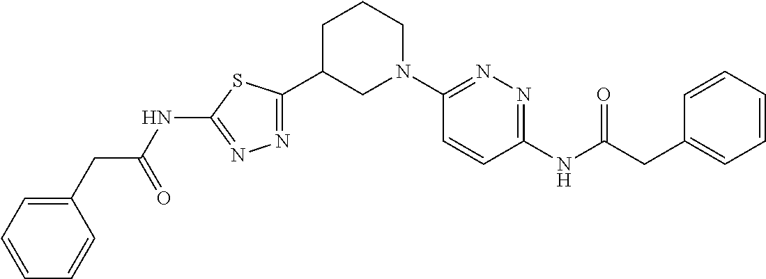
N(C(CC1=CC=CC=C1)=O)C1=NN=C(N2CCCC(C3=NN=C(NC(CC4=CC=CC=C4)=O)S3)C2)C=C1
